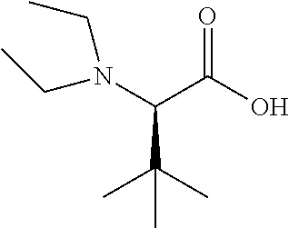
C(C(O)=O)(N(CC)CC)C(C)(C)C
